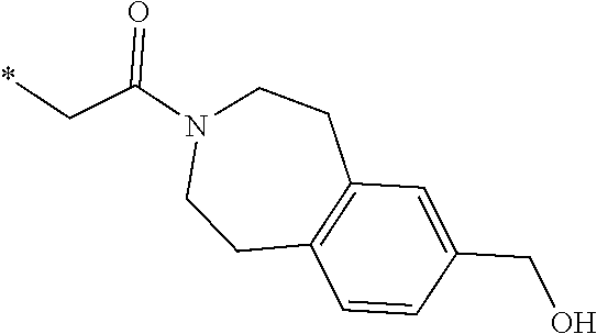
*CC(N1CCC2=C(CC1)C=C(CO)C=C2)=O
